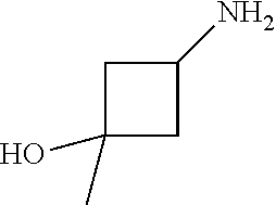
C1(O)(C)CC(N)C1
